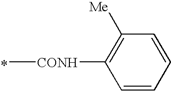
*.C[CONH]C1=C([Me])C=CC=C1
